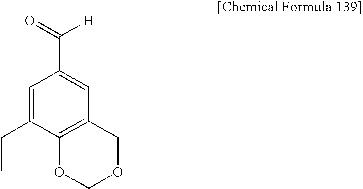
O=C([H])C1=CC2=C(C(CC)=C1)OCOC2
